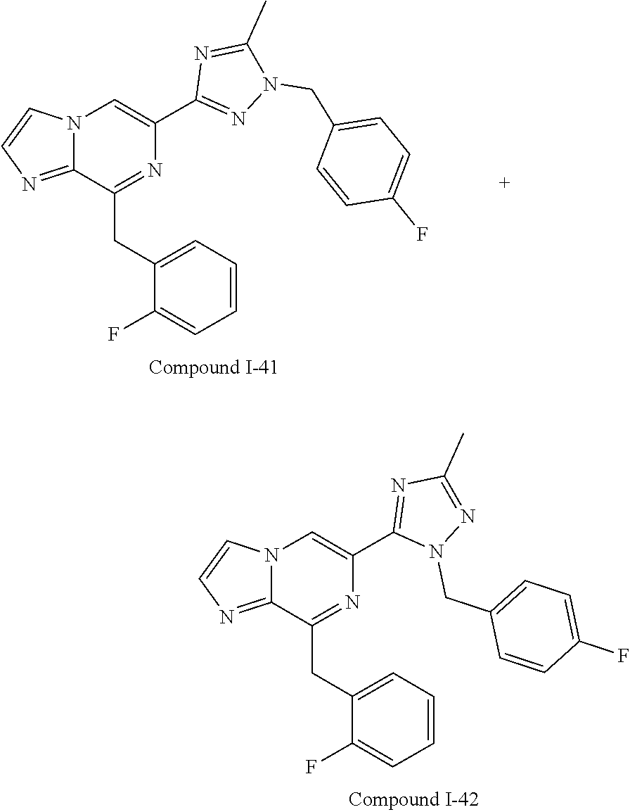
C1(CC2=NC(C3=NN(CC4=CC=C(F)C=C4)C(C)=N3)=CN3C2=NC=C3)=CC=CC=C1F.C1(CC2=NC(C3=NC(C)=NN3CC3=CC=C(F)C=C3)=CN3C2=NC=C3)=CC=CC=C1F
